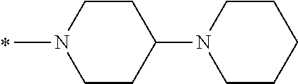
N1(C)CCC(N2CCCCC2)CC1
